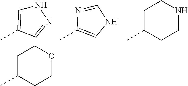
N1C=C(C)C=N1.C1=NC(C)=CN1.C1C(C)CCNC1.C1C(C)CCOC1
